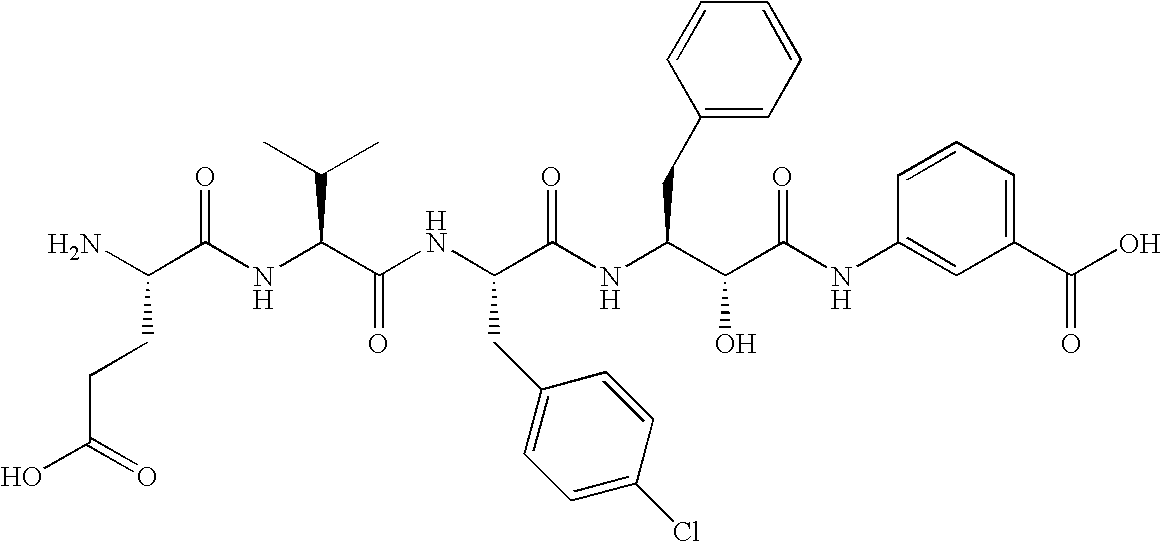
C(C(O)=O)CC(N)C(=O)NC(C(C)C)C(=O)NC(CC1=CC=C(Cl)C=C1)C(=O)NC(CC1=CC=CC=C1)C(O)C(=O)NC1=CC(C(O)=O)=CC=C1
